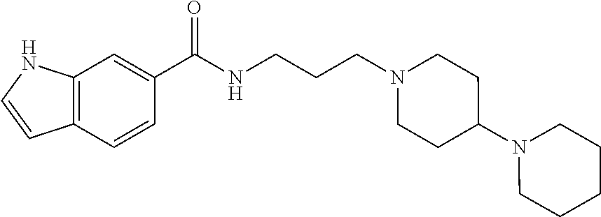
N(CCCN1CCC(N2CCCCC2)CC1)C(C1=CC2=C(C=C1)C=CN2)=O
